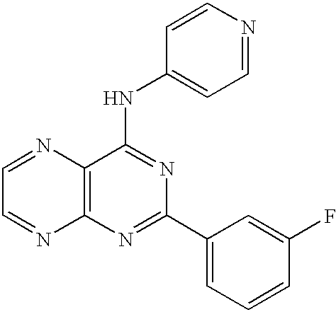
C1=NC2=C(N=C1)N=C(C1=CC=CC(F)=C1)N=C2NC1=CC=NC=C1
